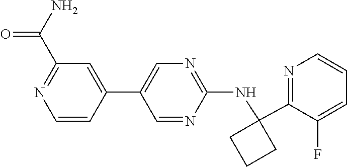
C1(C(N)=O)=NC=CC(C2=CN=C(NC3(C4=NC=CC=C4F)CCC3)N=C2)=C1
